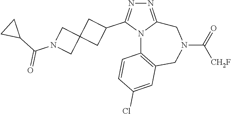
N1=C2N(C(C3CC4(C3)CN(C(C3CC3)=O)C4)=N1)C1=C(CN(C(=O)[CH2F])C2)C=C(Cl)C=C1
